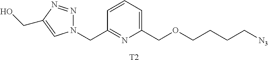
C1(COCCCC[N3])=CC=CC(CN2N=NC(CO)=C2)=N1.[T2]
